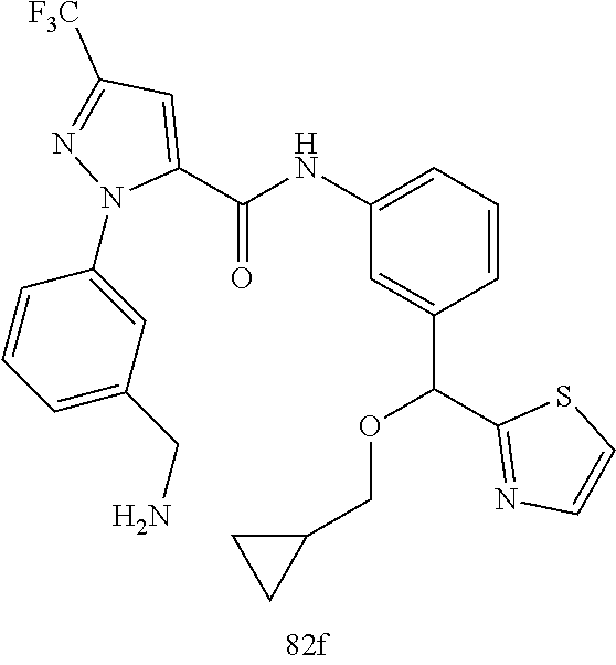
C1(NC(C2=CC([F3C])=NN2C2=CC(CN)=CC=C2)=O)=CC=CC(C(C2=NC=CS2)OCC2CC2)=C1
